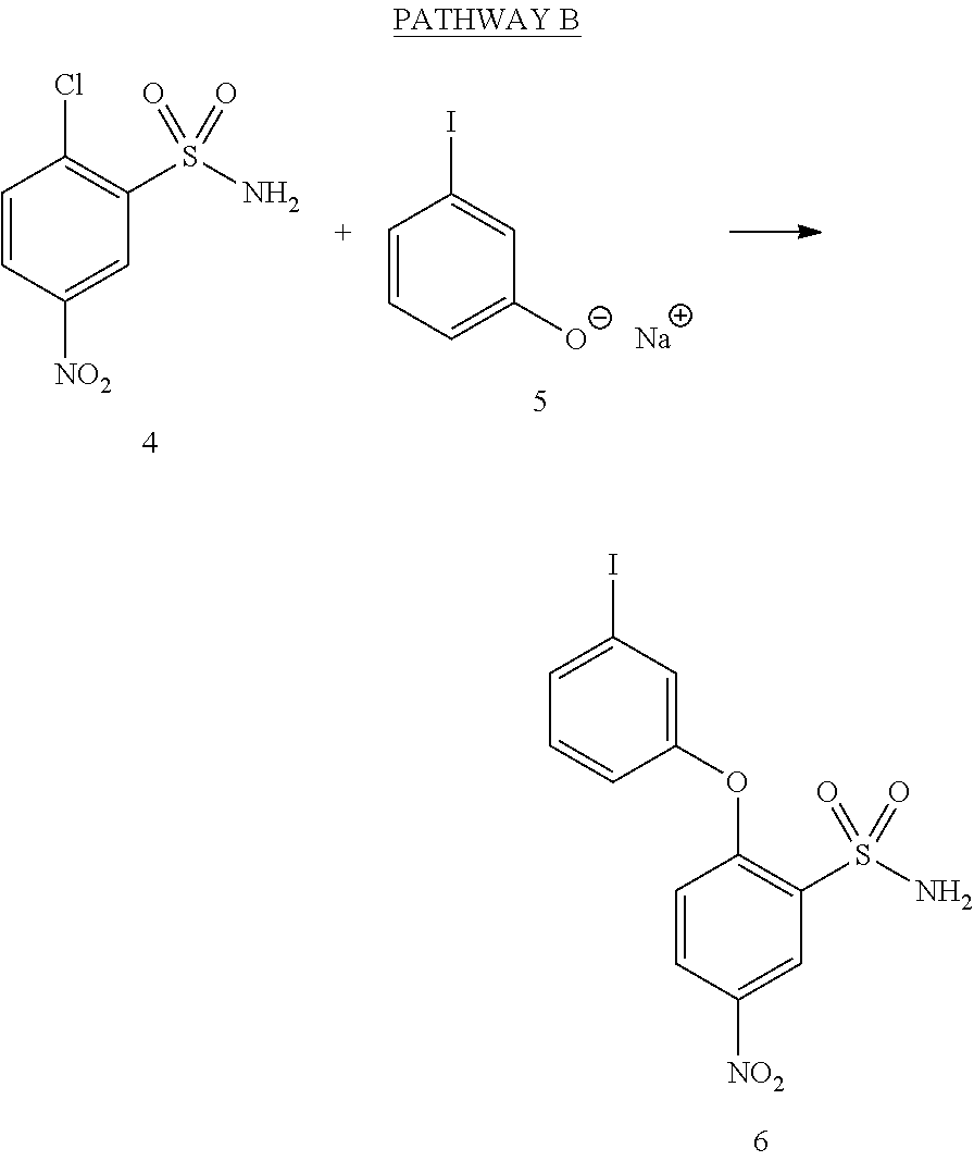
C1=CC([NO2])=CC(S(N)(=O)=O)=C1OC1=CC(I)=CC=C1.C1=CC([NO2])=CC(S(N)(=O)=O)=C1Cl.C1=CC=C([O-])C=C1I.[Na]
